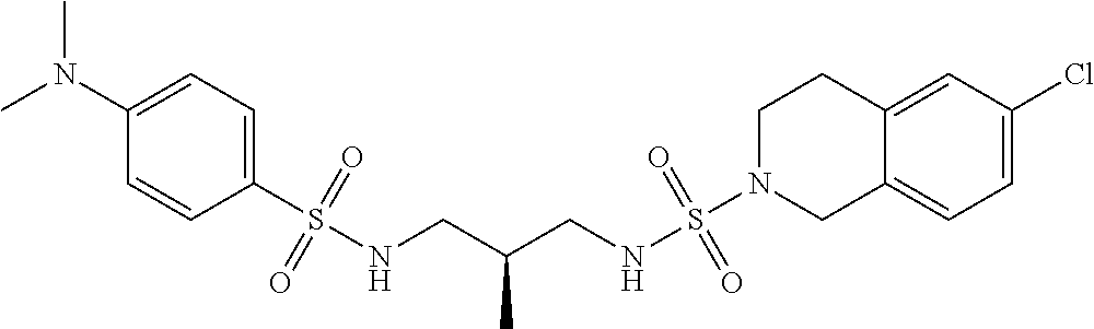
S(NCC(CNS(N1CC2=CC=C(Cl)C=C2CC1)(=O)=O)C)(C1=CC=C(N(C)C)C=C1)(=O)=O
